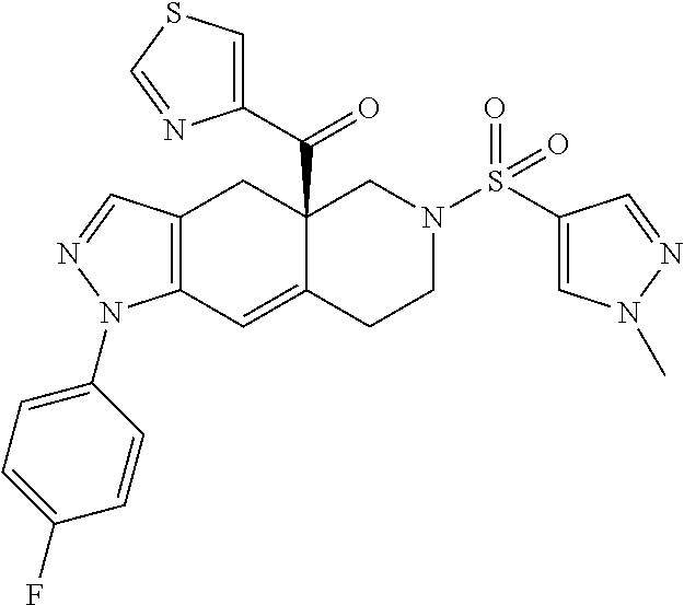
C12(C(C3=CSC=N3)=O)C(=CC3=C(C1)C=NN3C1=CC=C(F)C=C1)CCN(S(C1=CN(C)N=C1)(=O)=O)C2
